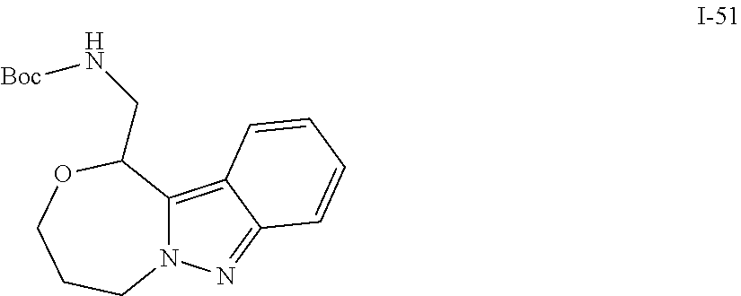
C12=C3C(=NN1CCCOC2CN[Boc])C=CC=C3
